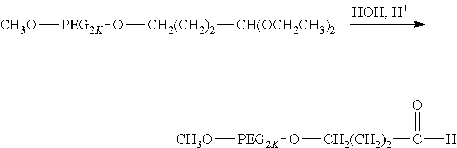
[CH3O][PEG2K]O[CH2(CH2)2][CH(OCH2CH3)2].[CH3O][PEG2K]O[CH2(CH2)2]C([H])=O
